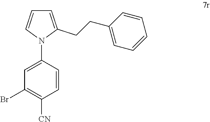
C1=C(N2C(CCC3=CC=CC=C3)=CC=C2)C=CC([CN])=C1Br
